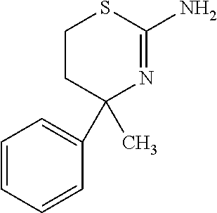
C1=CC=CC(C2(C)N=C(N)SCC2)=C1
